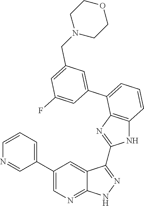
C1=CC=C(C2=CN=C3C(=C2)C(C2=NC4=C(N2)C=CC=C4C2=CC(CN4CCOCC4)=CC(F)=C2)=NN3)C=N1
